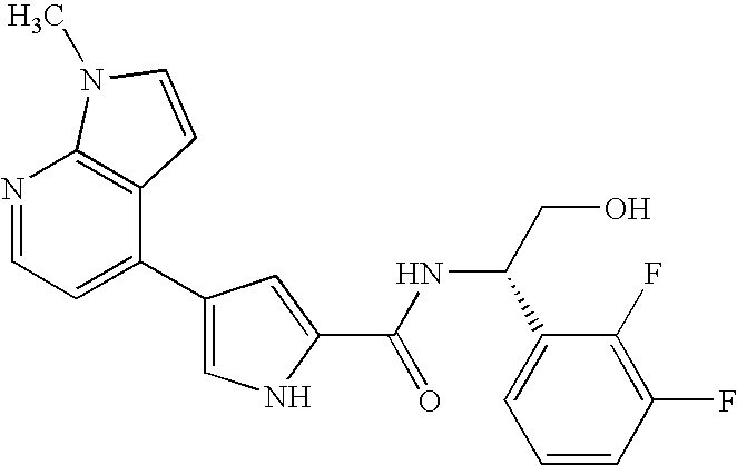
N1=CC=C(C2=CNC(C(NC(CO)C3=CC=CC(F)=C3F)=O)=C2)C2=C1N(C)C=C2
